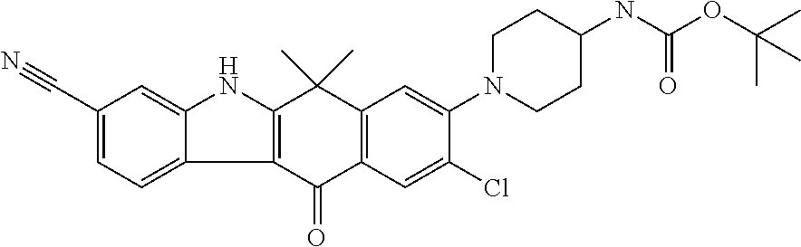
C12=C(C(=O)C3=C(C1(C)C)C=C(N1CCC(NC(OC(C)(C)C)=O)CC1)C(Cl)=C3)C1=CC=C(C#N)C=C1N2
